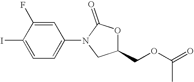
C1(I)=CC=C(N2CC(COC(=O)C)OC2=O)C=C1F
